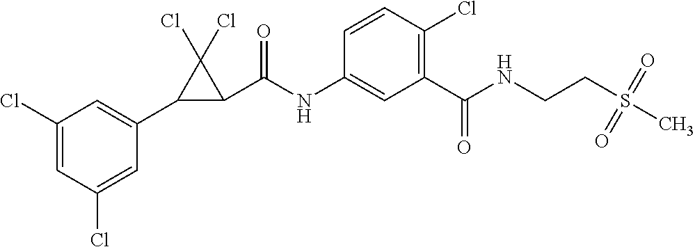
C1(Cl)=CC(Cl)=CC(C2C(C(NC3=CC(C(NCCS(C)(=O)=O)=O)=C(Cl)C=C3)=O)C2(Cl)Cl)=C1
